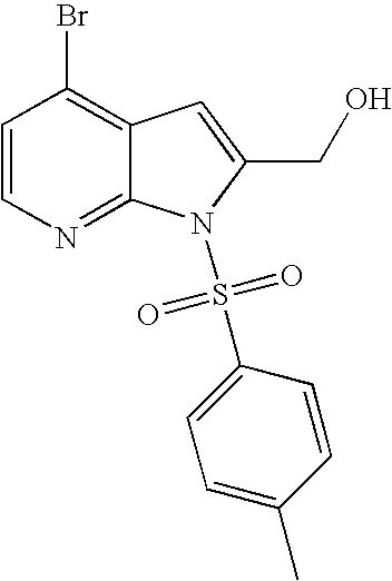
C1=CN=C2C(=C1Br)C=C(CO)N2S(C1=CC=C(C)C=C1)(=O)=O
